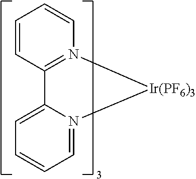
C12=CC=CC=N1[Ir(PF6)3]N1=C2C=CC=C1
